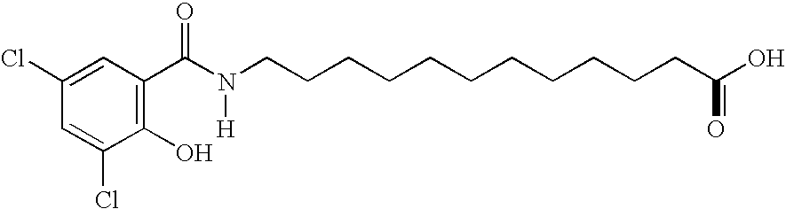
C1=C(Cl)C(O)=C(C(N(CCCCCCCCCCCC(O)=O)[H])=O)C=C1Cl
